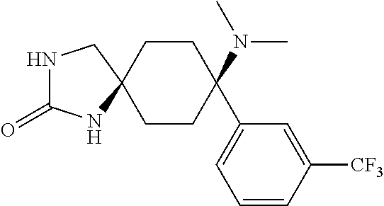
N1C(=O)NC2(C1)CCC(N(C)C)(C1=CC=CC([CF3])=C1)CC2
